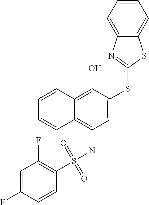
C1=C(SC2=NC3=CC=CC=C3S2)C(O)=C2C(=C1NS(C1=C(F)C=C(F)C=C1)(=O)=O)C=CC=C2
